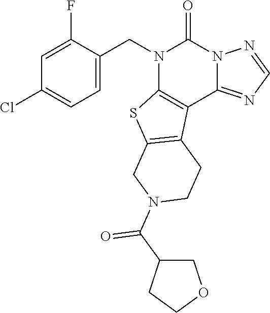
N1(CC2=CC=C(Cl)C=C2F)C2=C(C3=NC=NN3C1=O)C1=C(S2)CN(C(=O)C2COCC2)CC1
